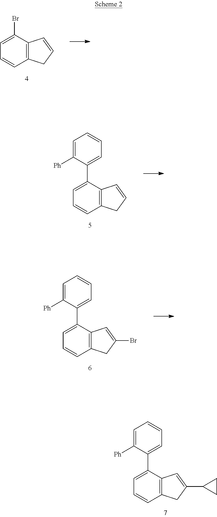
C12=C(C(C3=CC=CC=C3[Ph])=CC=C1)C=C(C1CC1)C2.C12=C(C(Br)=CC=C1)C=CC2.C12=C(C(C3=CC=CC=C3[Ph])=CC=C1)C=CC2.C12=C(C(C3=CC=CC=C3[Ph])=CC=C1)C=C(Br)C2
